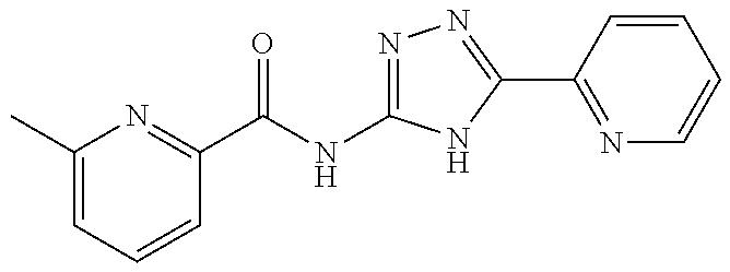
C1(C)=CC=CC(C(=O)NC2=NN=C(C3=NC=CC=C3)N2)=N1
